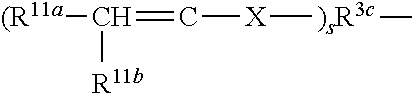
[(R11a]C(=C[X][)sR3c]C)[R11b]
